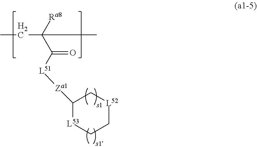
C1([Za1][L51]C(C([Ra8])(C)CC)=O)[L53]CC[L52]C1
